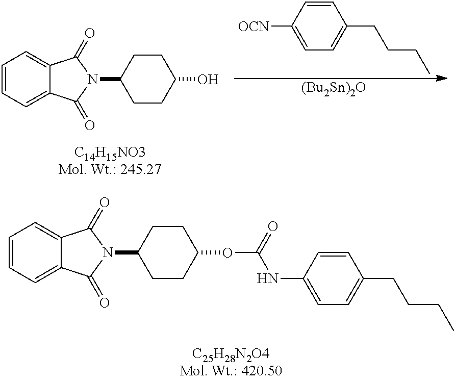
C1=CC=C2C(=C1)C(=O)N(C1CCC(OC(NC3=CC=C(CCCC)C=C3)=O)CC1)C2=O.C1(CCCC)=CC=C([OCN])C=C1.[(Bu2Sn)2O].C1=CC=C2C(=C1)C(=O)N(C1CCC(O)CC1)C2=O
